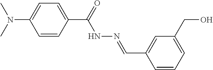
C1=CC(C(NN=CC2=CC(CO)=CC=C2)=O)=CC=C1N(C)C
